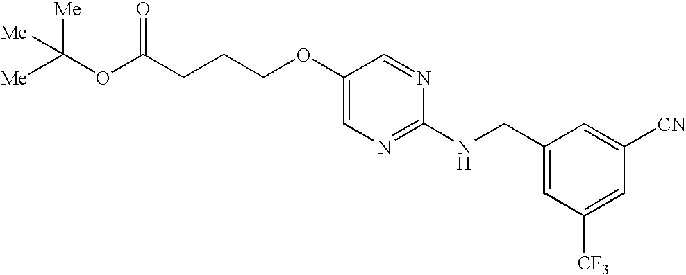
[Me]C([Me])(OC(=O)CCCOC1=CN=C(NCC2=CC([CF3])=CC([CN])=C2)N=C1)[Me]
